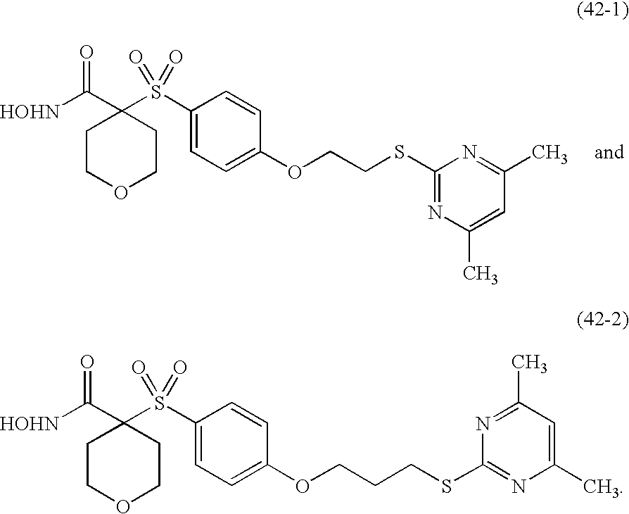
C1COCCC1(C([HOHN])=O)S(C1=CC=C(OCCSC2=NC(C)=CC(C)=N2)C=C1)(=O)=O.C1COCCC1(C([HOHN])=O)S(C1=CC=C(OCCCSC2=NC(C)=CC(C)=N2)C=C1)(=O)=O
